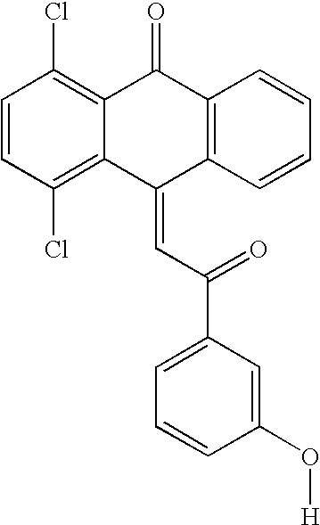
C1=CC(Cl)=C2C(=C1Cl)C(=O)C1=C(C2=CC(=O)C2=CC=CC(O[H])=C2)C=CC=C1
